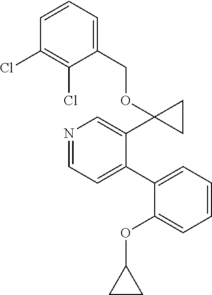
N1=CC=C(C2=CC=CC=C2OC2CC2)C(C2(OCC3=CC=CC(Cl)=C3Cl)CC2)=C1
